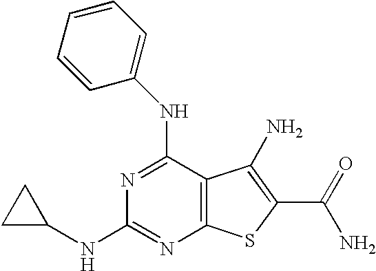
N(C1=NC(NC2CC2)=NC2=C1C(N)=C(C(N)=O)S2)C1=CC=CC=C1
